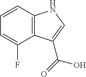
C1=CC2=C(C(F)=C1)C(C(=O)O)=CN2
